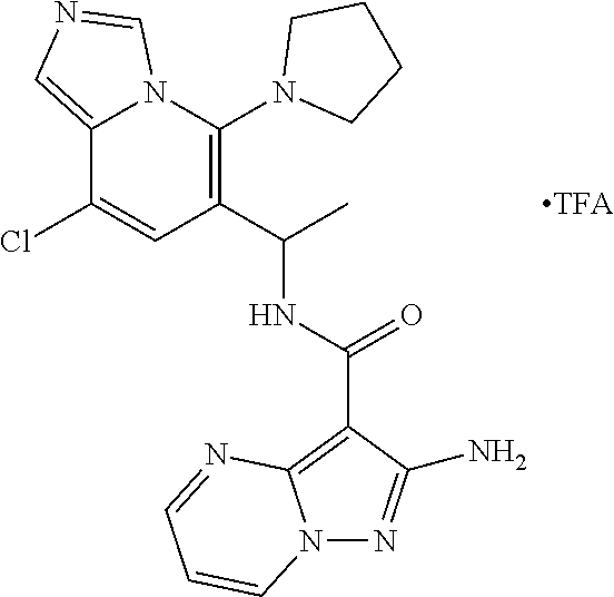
C12=CN=CN1C(N1CCCC1)=C(C(C)NC(=O)C1=C3N(N=C1N)C=CC=N3)C=C2Cl
